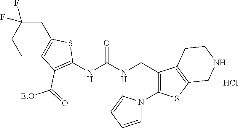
C1C(F)(F)CCC2=C1SC(NC(NCC1=C(N3C=CC=C3)SC3=C1CCNC3)=O)=C2C(=O)[EtO].Cl
